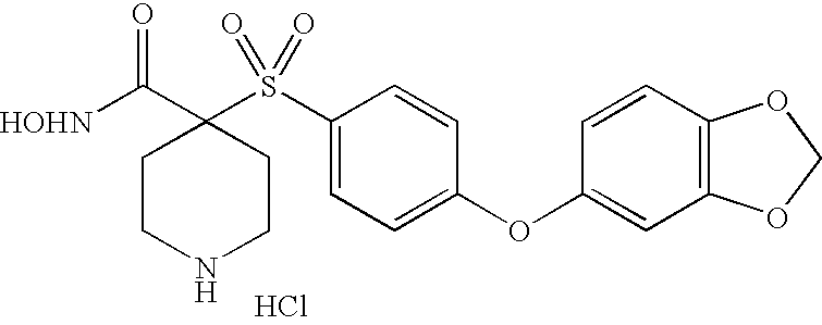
[HOHN]C(C1(S(C2=CC=C(OC3=CC4=C(C=C3)OCO4)C=C2)(=O)=O)CCNCC1)=O.Cl
